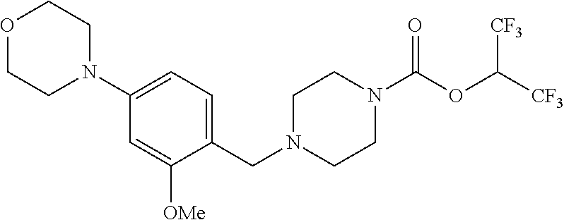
C1(N2CCOCC2)=CC=C(CN2CCN(C(OC([CF3])[CF3])=O)CC2)C([OMe])=C1
